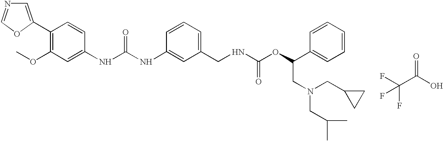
C1=C(C2=C(OC)C=C(NC(NC3=CC(CNC(OC(C4=CC=CC=C4)CN(CC(C)C)CC4CC4)=O)=CC=C3)=O)C=C2)OC=N1.C(C(O)=O)(F)(F)F
